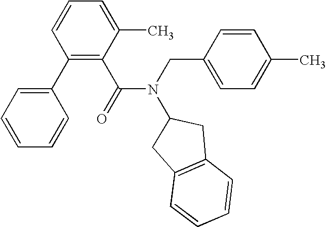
C1(C2=CC=CC=C2)=C(C(N(CC2=CC=C(C)C=C2)C2CC3=C(C2)C=CC=C3)=O)C(C)=CC=C1
